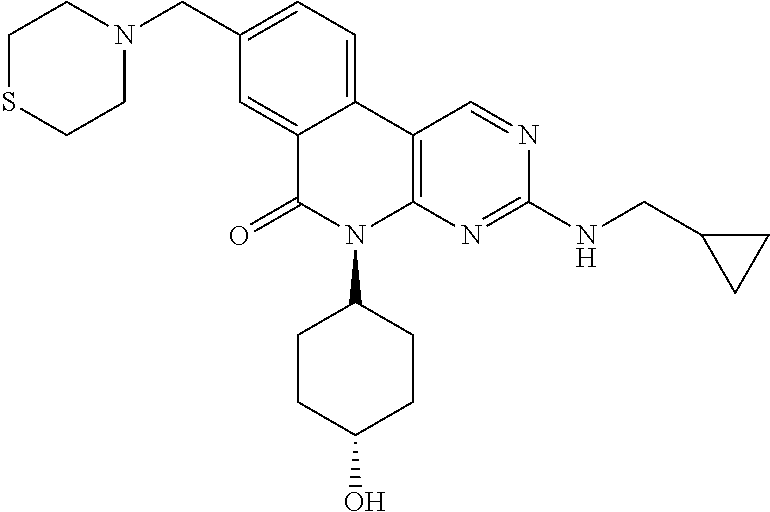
C1(CN2CCSCC2)=CC=C2C(=C1)C(=O)N(C1CCC(O)CC1)C1=C2C=NC(NCC2CC2)=N1
